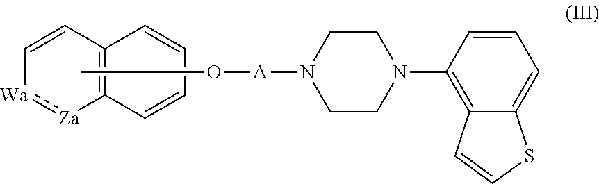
C12=C(C=CC=C1)[Za]:[Wa]C=C2.CO[A]N1CCN(C2=C3C(=CC=C2)SC=C3)CC1
